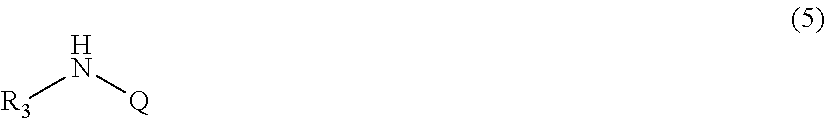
[R3]N[Q]
